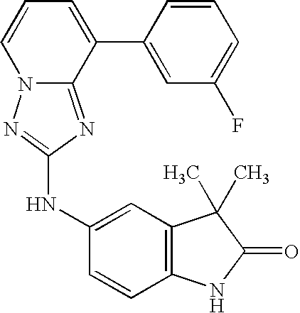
C1=CC=C(C2=CC(F)=CC=C2)C2=NC(NC3=CC4=C(C=C3)NC(=O)C4(C)C)=NN12
